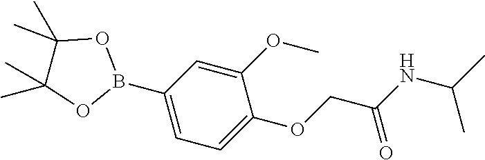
CC(NC(COC1=CC=C(B2OC(C)(C)C(C)(C)O2)C=C1OC)=O)C
